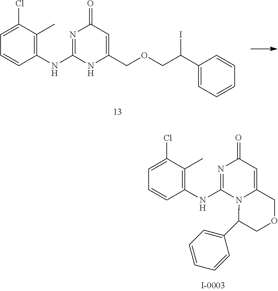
C1=C(Cl)C(C)=C(NC2=NC(=O)C=C(COCC(C3=CC=CC=C3)I)N2)C=C1.C1(NC2=NC(=O)C=C3N2C(C2=CC=CC=C2)COC3)=C(C)C(Cl)=CC=C1
